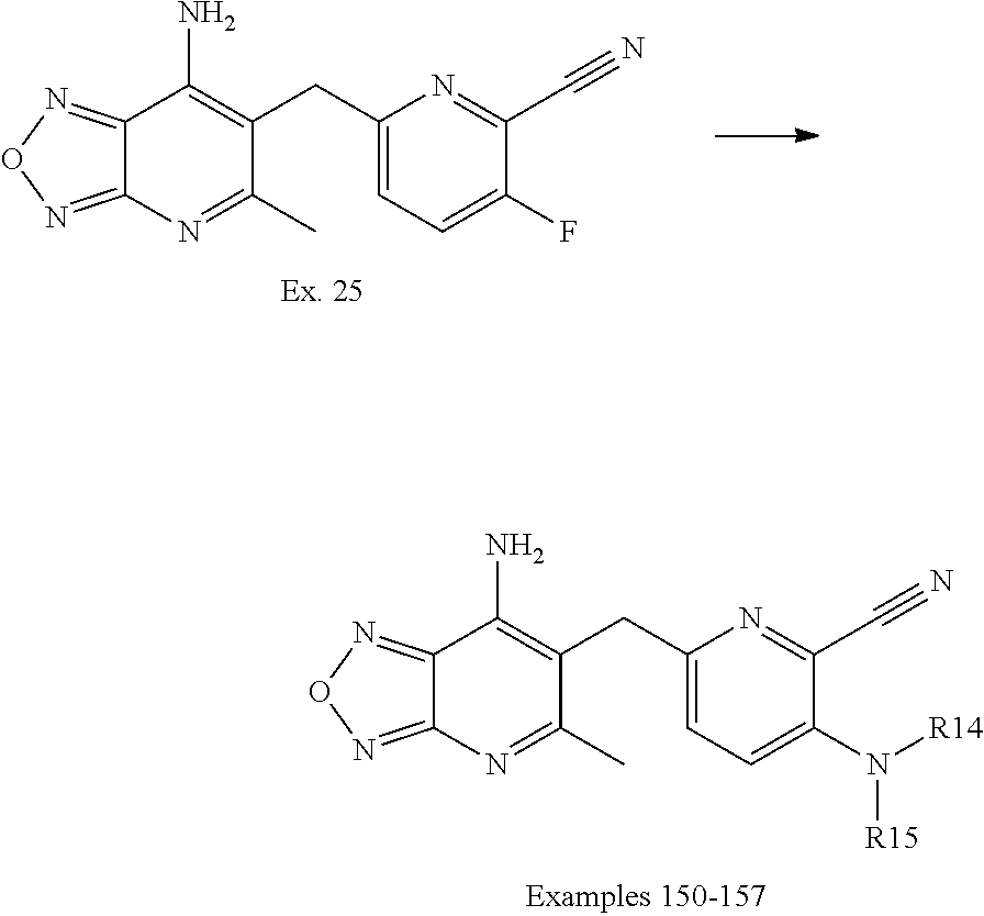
C12=NON=C1N=C(C)C(CC1=CC=C(F)C(C#N)=N1)=C2N.C12=NON=C1N=C(C)C(CC1=CC=C(N([R14])[R15])C(C#N)=N1)=C2N
